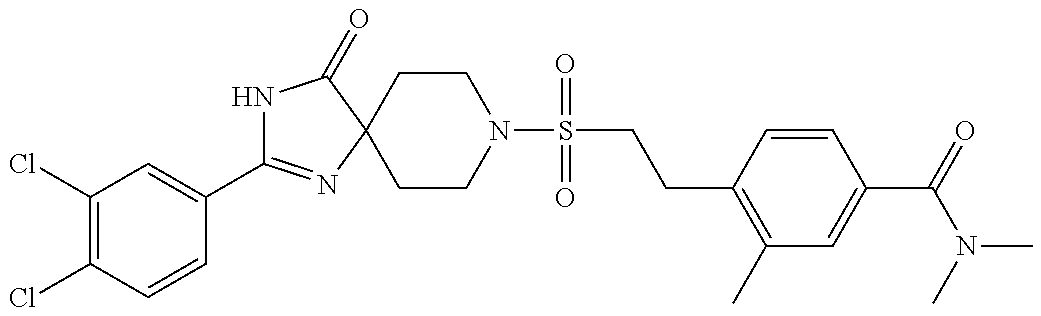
N1C(C2=CC(Cl)=C(Cl)C=C2)=NC2(C1=O)CCN(S(CCC1=C(C)C=C(C(N(C)C)=O)C=C1)(=O)=O)CC2
